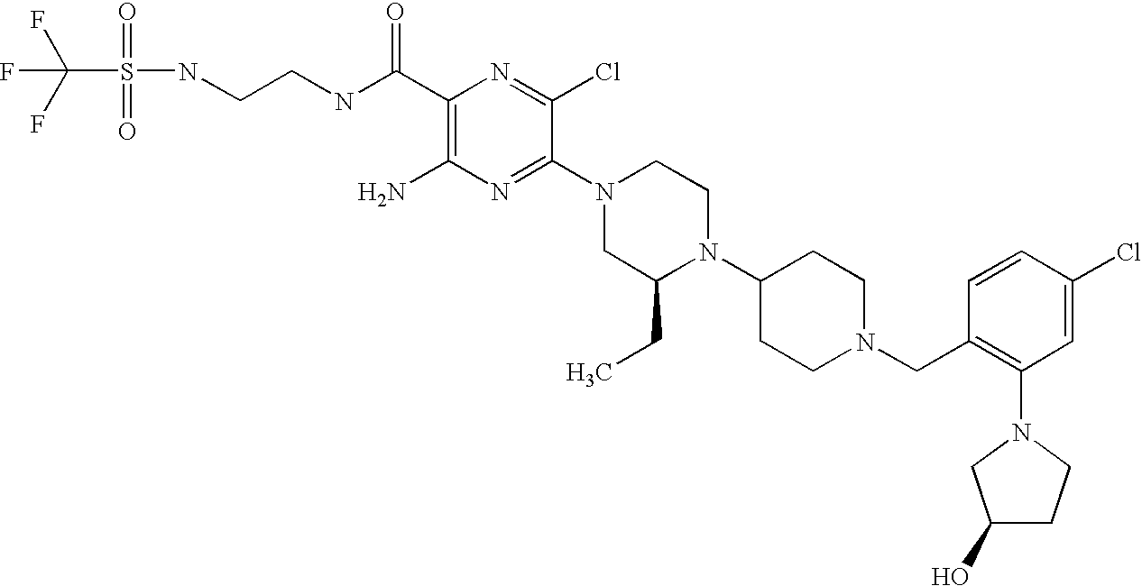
C1(C(NCCNS(=O)(=O)C(F)(F)F)=O)=C(N)N=C(N2CC(CC)N(C3CCN(CC4=C(N5CC(O)CC5)C=C(Cl)C=C4)CC3)CC2)C(Cl)=N1
